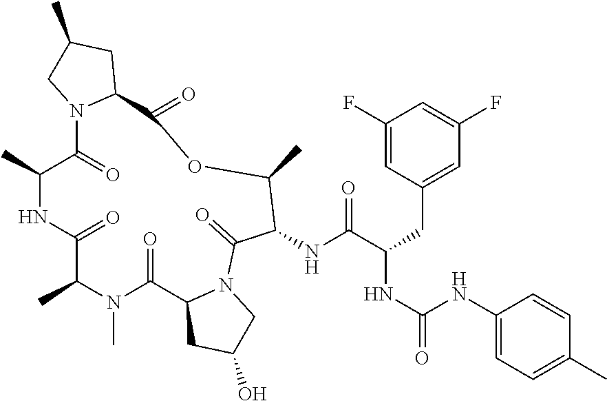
CC1N(C)C(=O)C2CC(O)CN2C(=O)C(NC(C(CC2=CC(F)=CC(F)=C2)NC(=O)NC2=CC=C(C)C=C2)=O)C(C)OC(=O)C2CC(C)CN2C(=O)C(C)NC1=O
